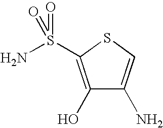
C1(O)=C(S(N)(=O)=O)SC=C1N
